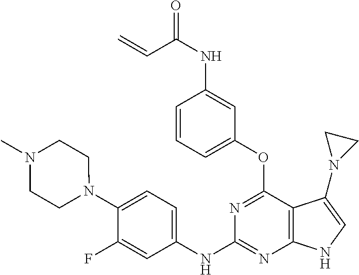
O=C(NC1=CC(OC2=NC(NC3=CC=C(N4CCN(C)CC4)C(F)=C3)=NC3=C2C(N2CC2)=CN3)=CC=C1)C=C
